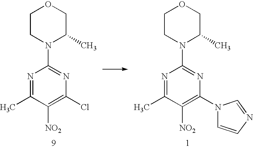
C1CN(C2=NC(Cl)=C([NO2])C(C)=N2)C(C)CO1.C1CN(C2=NC(N3C=CN=C3)=C([NO2])C(C)=N2)C(C)CO1
